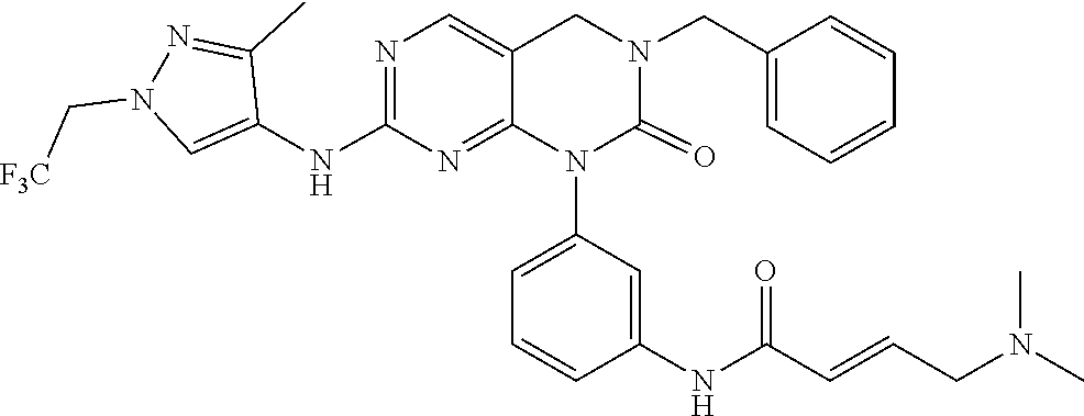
C1=C(N2C(=O)N(CC3=CC=CC=C3)CC3=CN=C(NC4=CN(C[F3C])N=C4C)N=C23)C=C(NC(C=CCN(C)C)=O)C=C1
